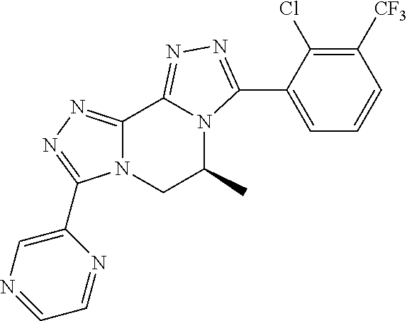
C12=NN=C(C3=CN=CC=N3)N1CC(C)N1C2=NN=C1C1=CC=CC([CF3])=C1Cl
